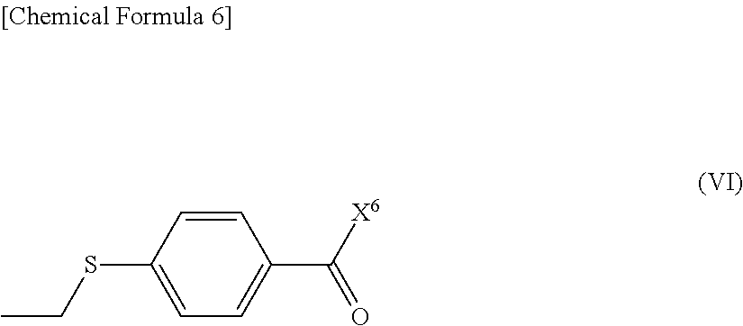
C(SC1=CC=C(C([X6])=O)C=C1)C
